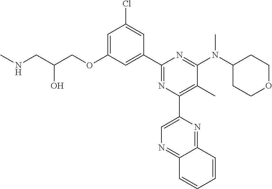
C1=C(OCC(CNC)O)C=C(C2=NC(C3=CN=C4C(=N3)C=CC=C4)=C(C)C(N(C3CCOCC3)C)=N2)C=C1Cl
